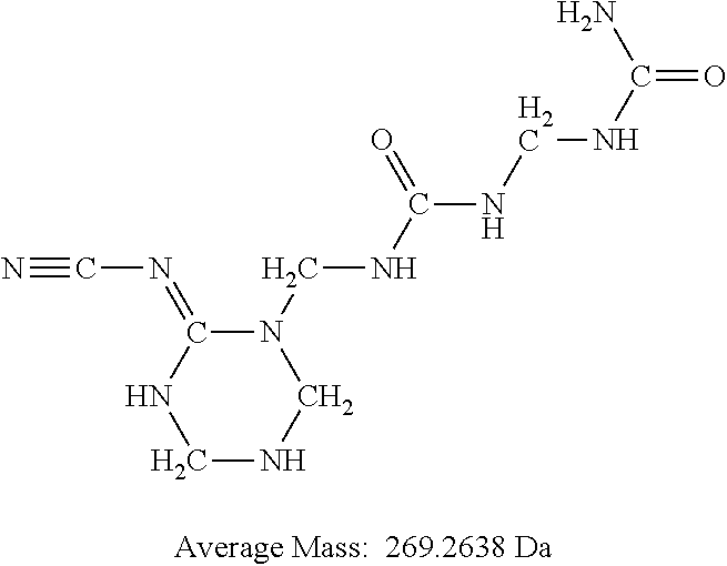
C1NCN(CNC(NCNC(=O)N)=O)C(=NC#N)N1
